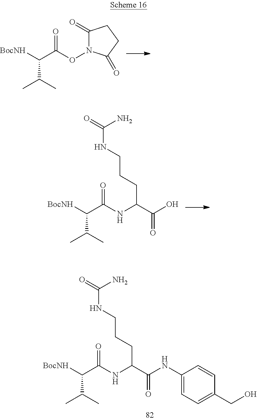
C1(=O)N(OC(C([BocNH])C(C)C)=O)C(=O)CC1.C(NC(C([BocNH])C(C)C)=O)(C(O)=O)CCCNC(N)=O.C(NC(C([BocNH])C(C)C)=O)(C(NC1=CC=C(CO)C=C1)=O)CCCNC(N)=O
